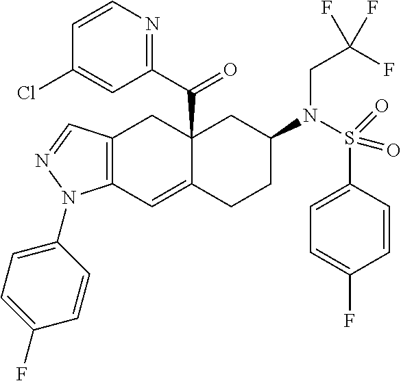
C12(C(C3=NC=CC(Cl)=C3)=O)C(=CC3=C(C1)C=NN3C1=CC=C(F)C=C1)CCC(N(S(C1=CC=C(F)C=C1)(=O)=O)CC(F)(F)F)C2
